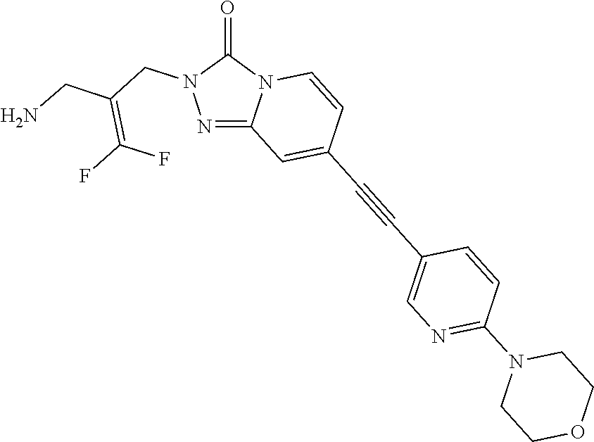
C12=NN(CC(=C(F)F)CN)C(=O)N1C=CC(C#CC1=CN=C(N3CCOCC3)C=C1)=C2
